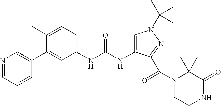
N1=CC=CC(C2=CC(NC(NC3=CN(C(C)(C)C)N=C3C(=O)N3CCNC(=O)C3(C)C)=O)=CC=C2C)=C1
